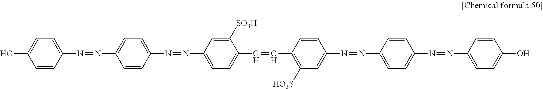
C1=CC(N=NC2=CC=C(N=NC3=CC=C(C=CC4=C([HO3S])C=C(N=NC5=CC=C(N=NC6=CC=C(O)C=C6)C=C5)C=C4)C([SO3H])=C3)C=C2)=CC=C1O
